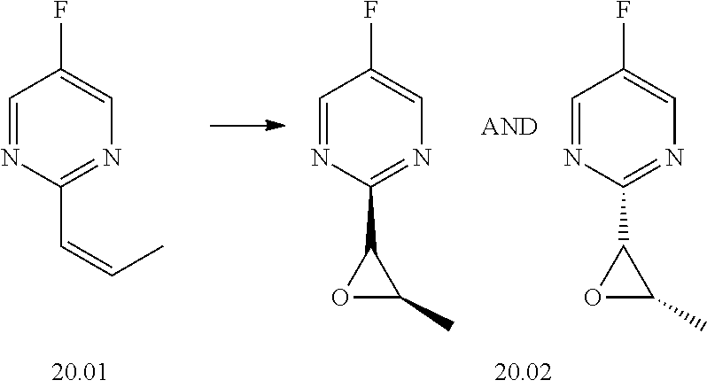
C1=NC(C=CC)=NC=C1F.C1=NC(C2OC2C)=NC=C1F.C1=NC(C2OC2C)=NC=C1F
